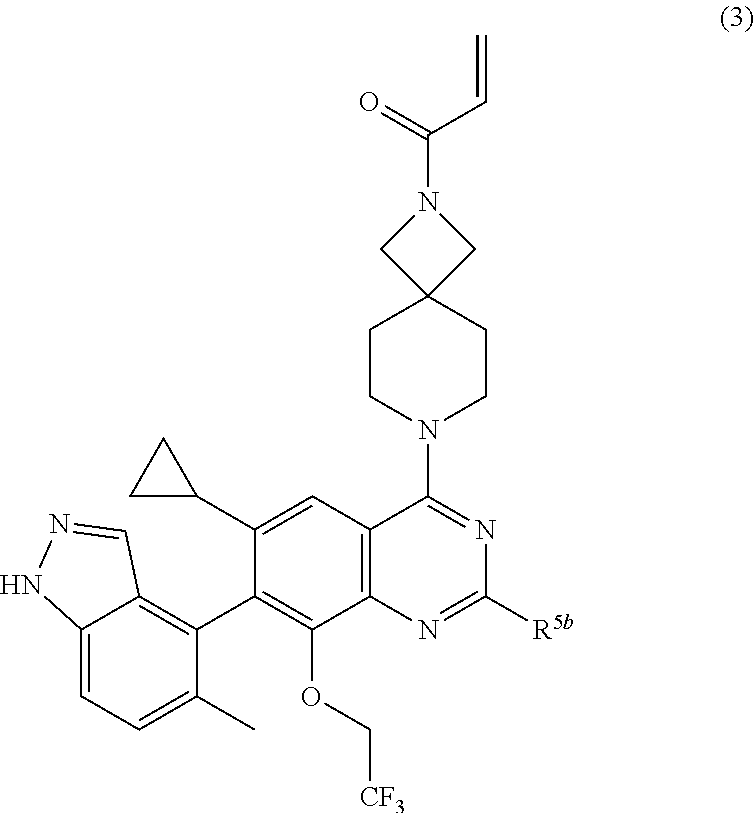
C12=C(C=C(C3CC3)C(C3=C4C(=CC=C3C)NN=C4)=C1OC[CF3])C(N1CCC3(CC1)CN(C(=O)C=C)C3)=NC([R5b])=N2
